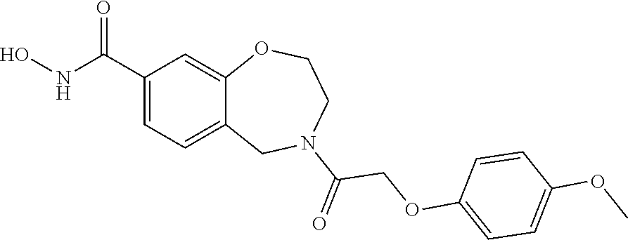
C1(C(NO)=O)=CC=C2C(=C1)OCCN(C(=O)COC1=CC=C(OC)C=C1)C2
